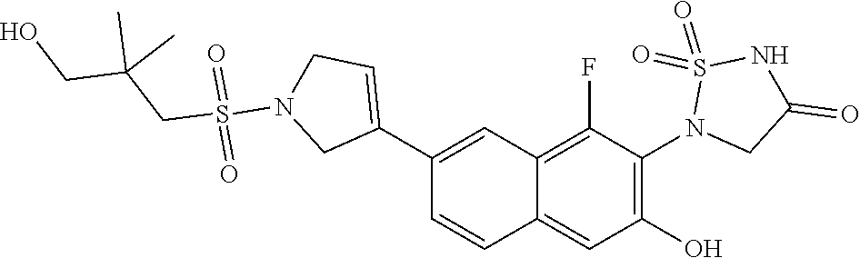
C1(C2=CCN(S(CC(CO)(C)C)(=O)=O)C2)=CC2=C(F)C(N3CC(=O)NS3(=O)=O)=C(O)C=C2C=C1
